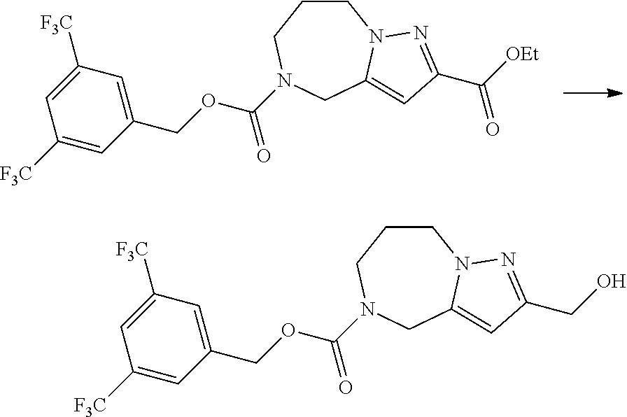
C1(COC(N2CCCN3C(=CC(C([OEt])=O)=N3)C2)=O)=CC([F3C])=CC([F3C])=C1.C1(COC(N2CCCN3C(=CC(CO)=N3)C2)=O)=CC([F3C])=CC([F3C])=C1
